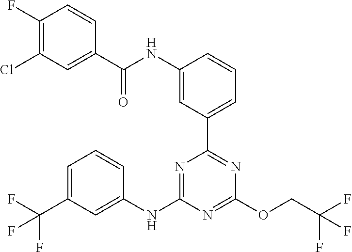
N1=C(OCC(F)(F)F)N=C(C2=CC=CC(NC(=O)C3=CC(Cl)=C(F)C=C3)=C2)N=C1NC1=CC(C(F)(F)F)=CC=C1
